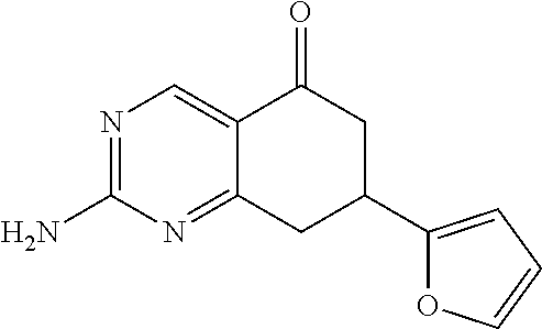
N1=C(N)N=C2C(=C1)C(=O)CC(C1=CC=CO1)C2
